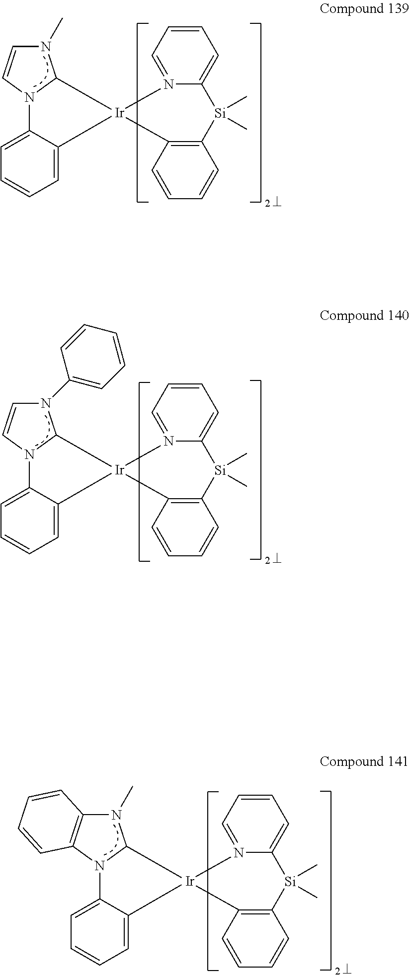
N1(C)C=CN2C1[Ir]1(C3=CC=CC=C23)N2=CC=CC=C2[Si](C)(C)C2=C1C=CC=C2.N1(C2=CC=CC=C2)C=CN2C1[Ir]1(C3=CC=CC=C23)N2=CC=CC=C2[Si](C)(C)C2=C1C=CC=C2.N1(C)C2=C(N3C1[Ir]1(C4=CC=CC=C34)N3=CC=CC=C3[Si](C)(C)C3=C1C=CC=C3)C=CC=C2
